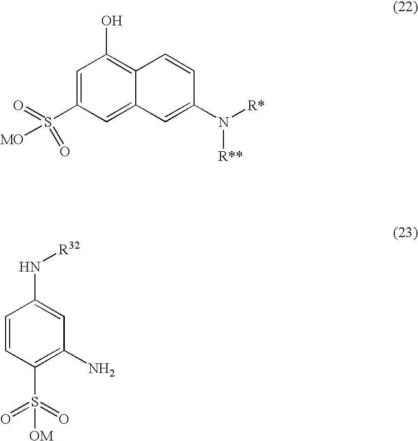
C1=C(S(=O)(=O)[MO])C=C2C(=C1O)C=CC(N([R*])[R**])=C2.C1=CC(S(=O)(=O)[OM])=C(N)C=C1N[R32]
